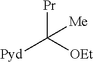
[Pr]C([OEt])([Pyd])[Me]
